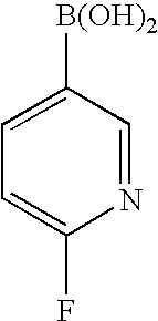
C1=C([B(OH)2])C=NC(F)=C1
